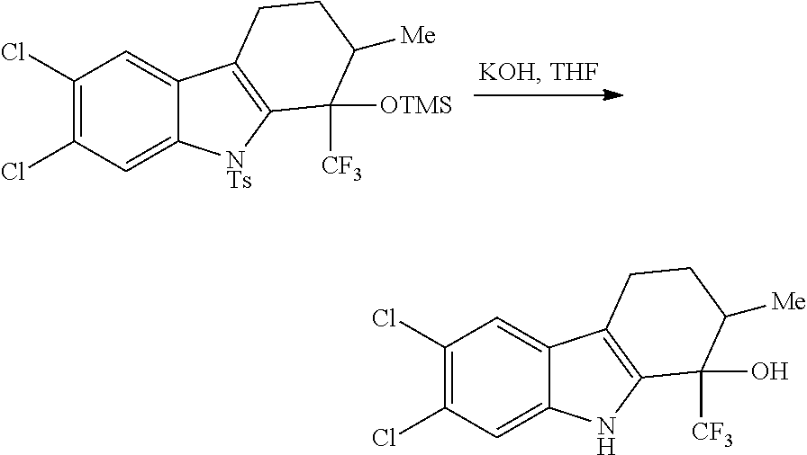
C1(Cl)=C(Cl)C=C2C(=C1)C1=C([NTs]2)C([OTMS])([CF3])C([Me])CC1.C1(Cl)=C(Cl)C=C2C(=C1)C1=C(N2)C(O)([CF3])C([Me])CC1
